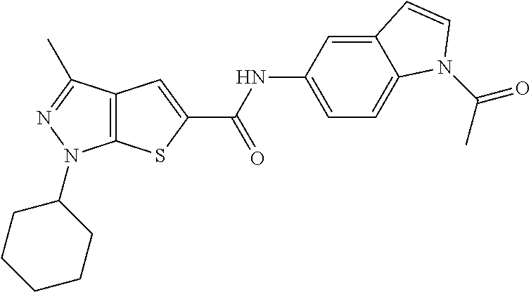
C12=C(C(C)=NN1C1CCCCC1)C=C(C(NC1=CC=C3C(=C1)C=CN3C(C)=O)=O)S2
